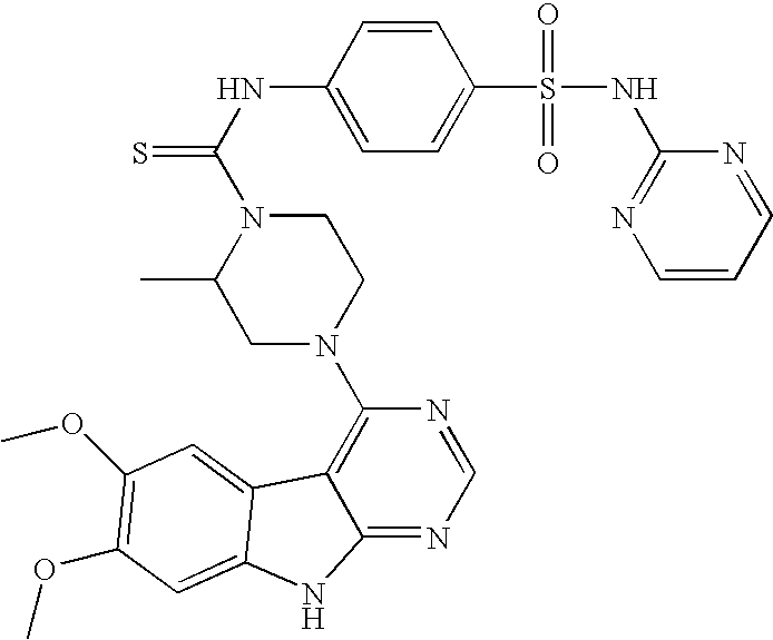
C1=C(S(=O)(=O)NC2=NC=CC=N2)C=CC(NC(=S)N2C(C)CN(C3=C4C(=NC=N3)NC3=CC(OC)=C(OC)C=C43)CC2)=C1
